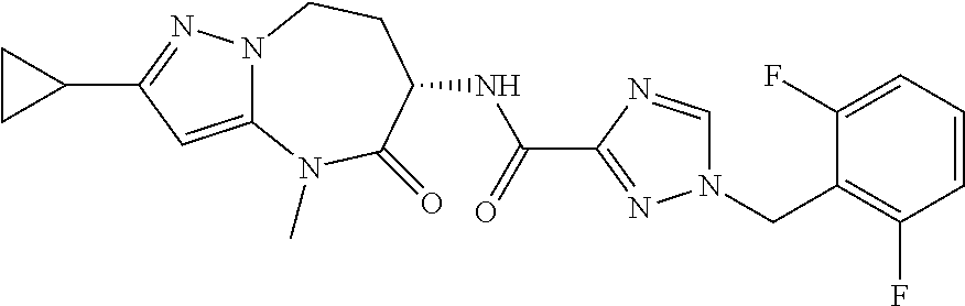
N12C(=CC(C3CC3)=N1)N(C)C(=O)C(NC(C1=NN(CC3=C(F)C=CC=C3F)C=N1)=O)CC2
